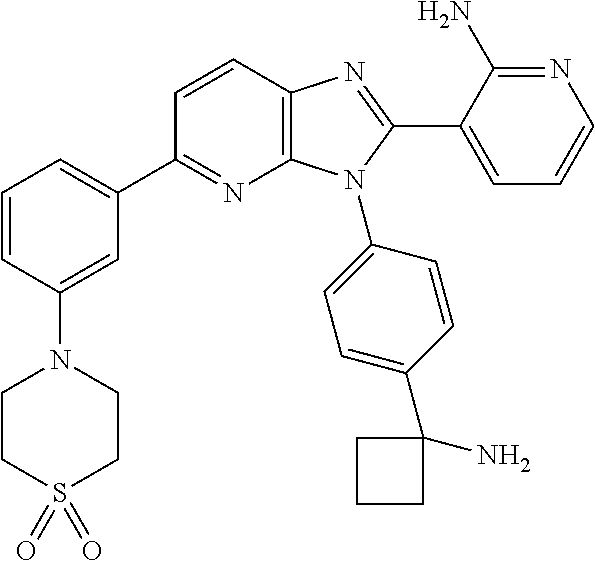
C12=C(C=CC(C3=CC=CC(N4CCS(=O)(=O)CC4)=C3)=N1)N=C(C1=CC=CN=C1N)N2C1=CC=C(C2(N)CCC2)C=C1
